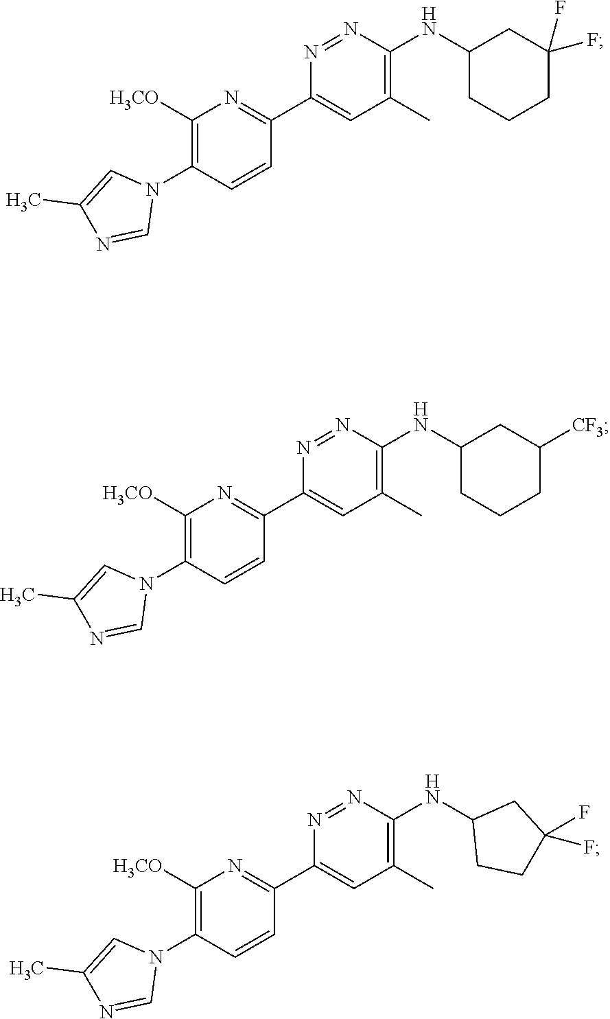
C1([H3CO])=C(N2C=C(C)N=C2)C=CC(C2=CC(C)=C(NC3CC(F)(F)CCC3)N=N2)=N1.C1([H3CO])=C(N2C=C(C)N=C2)C=CC(C2=CC(C)=C(NC3CC([CF3])CCC3)N=N2)=N1.C1([H3CO])=C(N2C=C(C)N=C2)C=CC(C2=CC(C)=C(NC3CCC(F)(F)C3)N=N2)=N1
